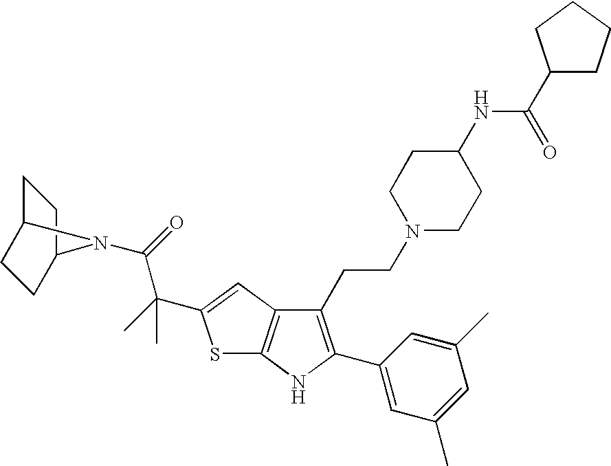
C1(CCN2CCC(NC(C3CCCC3)=O)CC2)=C(C2=CC(C)=CC(C)=C2)NC2=C1C=C(C(C)(C(=O)N1C3CCC1CC3)C)S2
